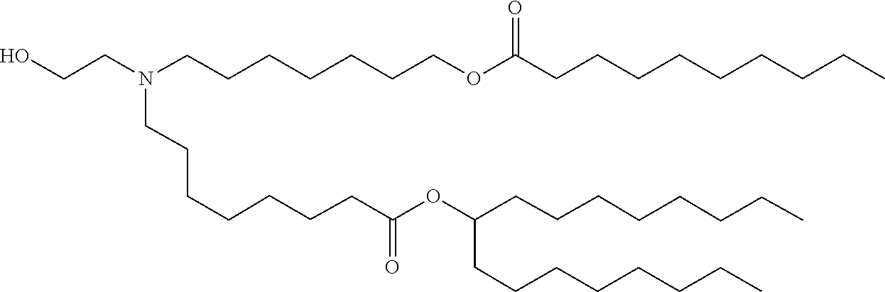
C(CC)CCCCCC(OC(CCCCCCCN(CCO)CCCCCCCOC(CCCCCCCCC)=O)=O)CCCCCCCC
